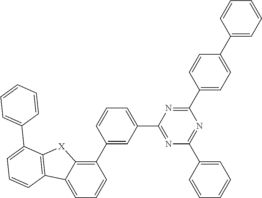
C1=C(C2=NC(C3=CC=CC=C3)=NC(C3=CC=C(C4=CC=CC=C4)C=C3)=N2)C=C(C2=C3C(=CC=C2)C2=C([X]3)C(C3=CC=CC=C3)=CC=C2)C=C1
